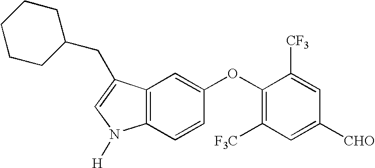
C12=C(C(CC3CCCCC3)=CN1[H])C=C(OC1=C([F3C])C=C([CHO])C=C1[CF3])C=C2
